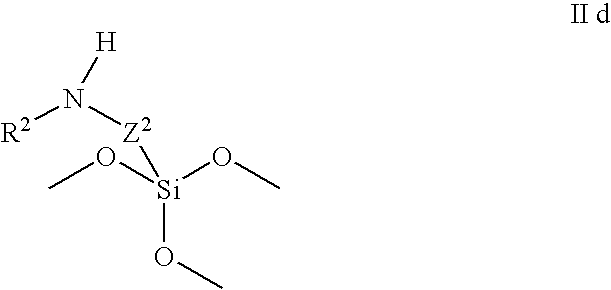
[R2]N([Z2][Si](OC)(OC)OC)[H]
